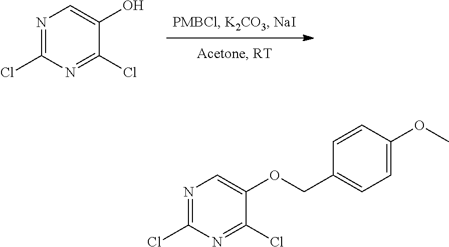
N1=C(Cl)N=C(Cl)C(O)=C1.N1=C(Cl)N=C(Cl)C(OCC2=CC=C(OC)C=C2)=C1
